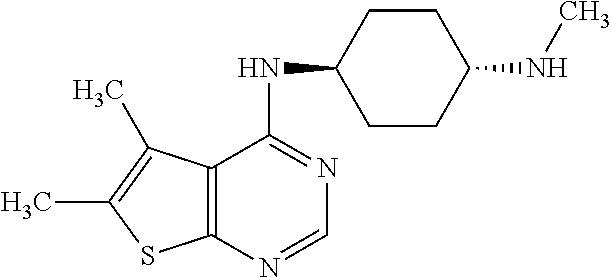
C12=C(N=CN=C1NC1CCC(NC)CC1)SC(C)=C2C
